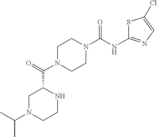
C1N(C(C2NCCN(C(C)C)C2)=O)CCN(C(NC2=NC=C(Cl)S2)=O)C1
